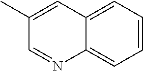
C12=CC=CC=C1C=C(C)C=N2
